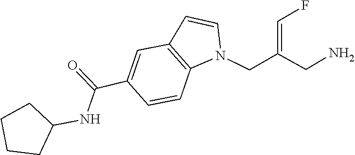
N(C(C1=CC2=C(N(CC(=CF)CN)C=C2)C=C1)=O)C1CCCC1
